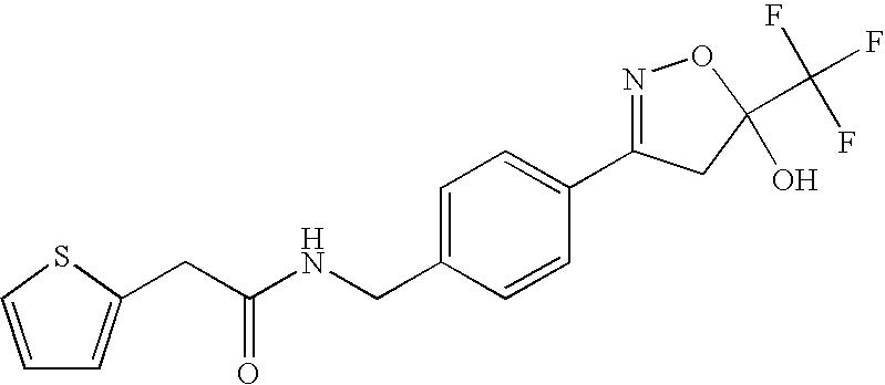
C(C(NCC1=CC=C(C2=NOC(C(F)(F)F)(O)C2)C=C1)=O)C1=CC=CS1
